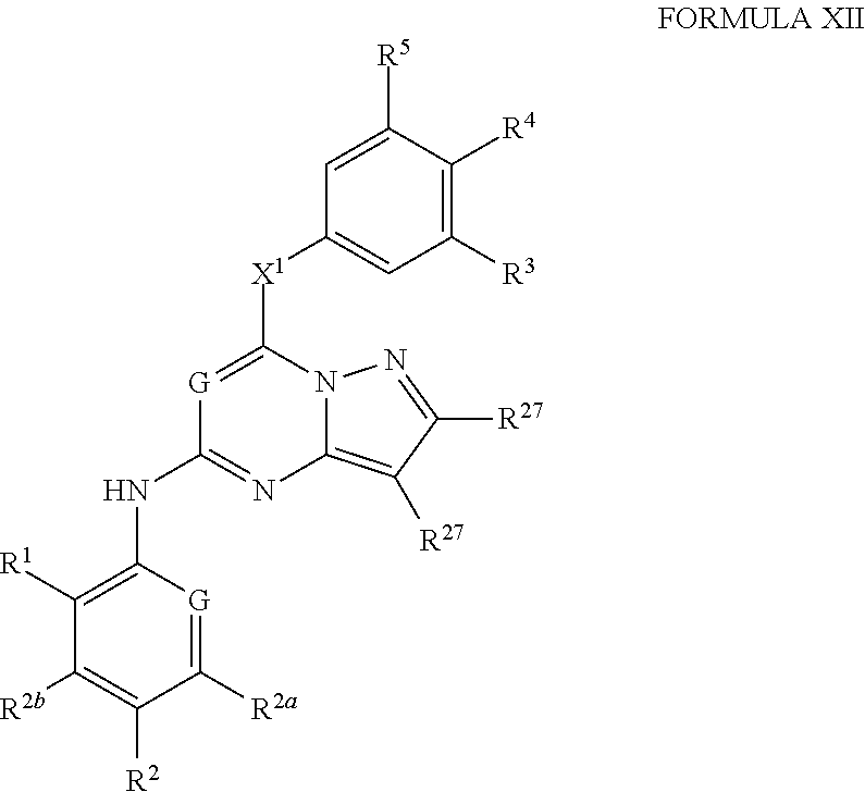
C1([R1])=C(NC2=NC3=C([R27])C([R27])=NN3C([X1]C3=CC([R3])=C([R4])C([R5])=C3)=[G]2)[G]=C([R2a])C([R2])=C1[R2b]
